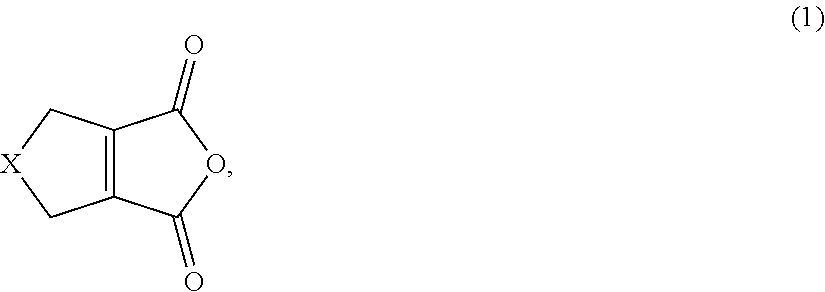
C12=C(C(=O)OC1=O)C[X]C2
